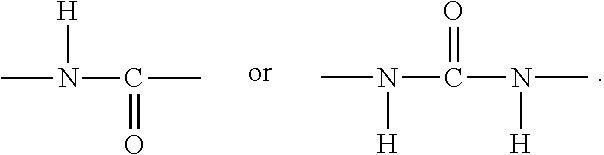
CN(C(N([H])C)=O)[H].CN(C(C)=O)[H]
